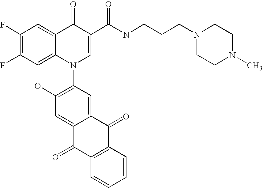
C1(F)=C(F)C2=C3C(=C1)C(=O)C(C(NCCCN1CCN(C)CC1)=O)=CN3C1=C(O2)C=C2C(=C1)C(=O)C1=C(C2=O)C=CC=C1
